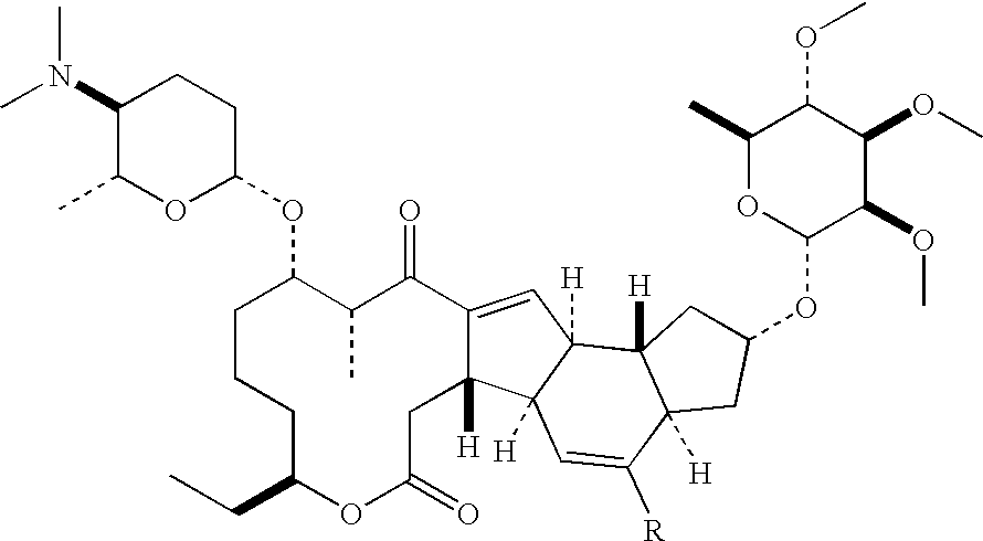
C1(N(C)C)C(C)OC(OC2CCCC(CC)OC(=O)CC3([H])C(=CC4([H])C3([H])C=C([R])C3([H])C4([H])CC(OC4C(OC)C(OC)C(OC)C(C)O4)C3)C(=O)C2C)CC1
